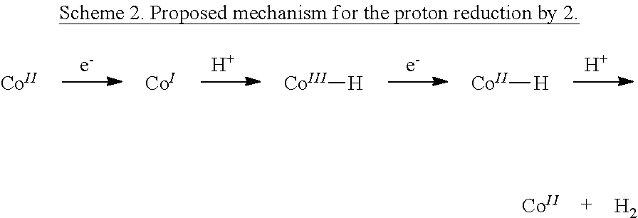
[H].[H].[Co].[Co].[Co][H].[Co][H].[Co].[H2]
